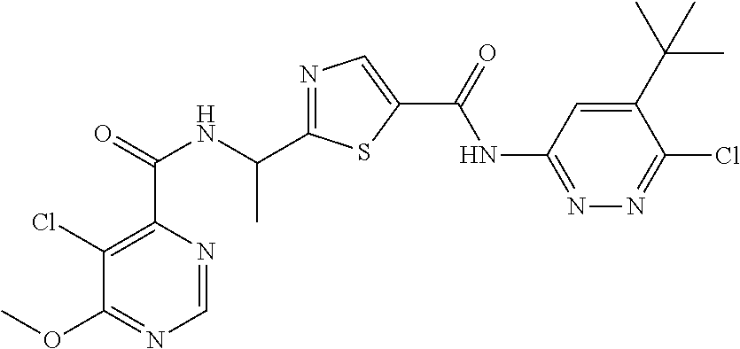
C1=NC(C(=O)NC(C2=NC=C(C(=O)NC3=NN=C(Cl)C(C(C)(C)C)=C3)S2)C)=C(Cl)C(OC)=N1
